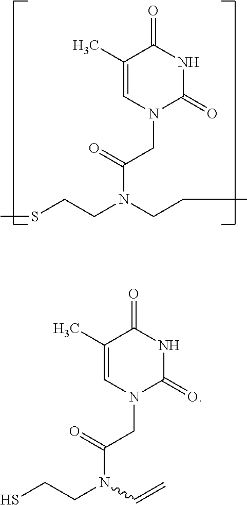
C1(C)=CN(CC(=O)N(CCC)CCSC)C(=O)NC1=O.C1(C)=CN(CC(=O)N(C=C)CCS)C(=O)NC1=O
